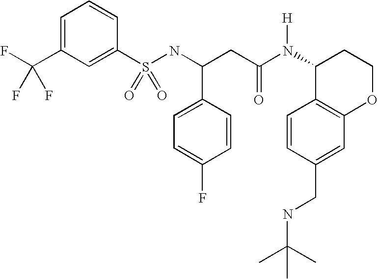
C1=C(C(F)(F)F)C=C(S(NC(CC(N([H])C2C3=C(OCC2)C=C(CNC(C)(C)C)C=C3)=O)C2=CC=C(F)C=C2)(=O)=O)C=C1
